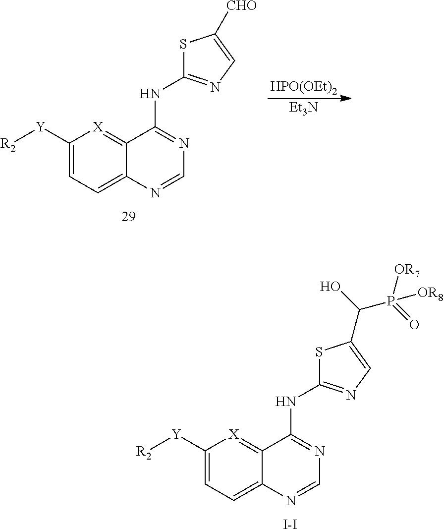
[HPO(OEt)2].[Et3N].C1([Y][R2])=CC=C2C(=[X]1)C(NC1=NC=C([CHO])S1)=NC=N2.C1([Y][R2])=CC=C2C(=[X]1)C(NC1=NC=C(C(O)P(=O)([OR7])[OR8])S1)=NC=N2.[I-I]
